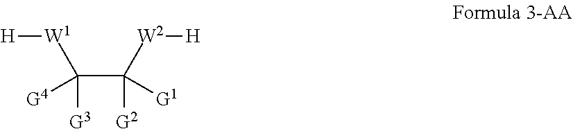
[H][W1]C(C([W2][H])([G1])[G2])([G4])[G3]
